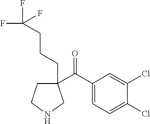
C1(C(C2=CC=C(Cl)C(Cl)=C2)=O)(CCCC(F)(F)F)CCNC1
